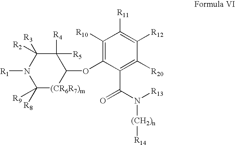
C1([R8])([R9])[(CR6R7)m]C(OC2=C([R10])C([R11])=C([R12])C([R20])=C2C(N([R13])[(CH2)n][R14])=O)C([R5])([R4])C([R3])([R2])N1[R1]
